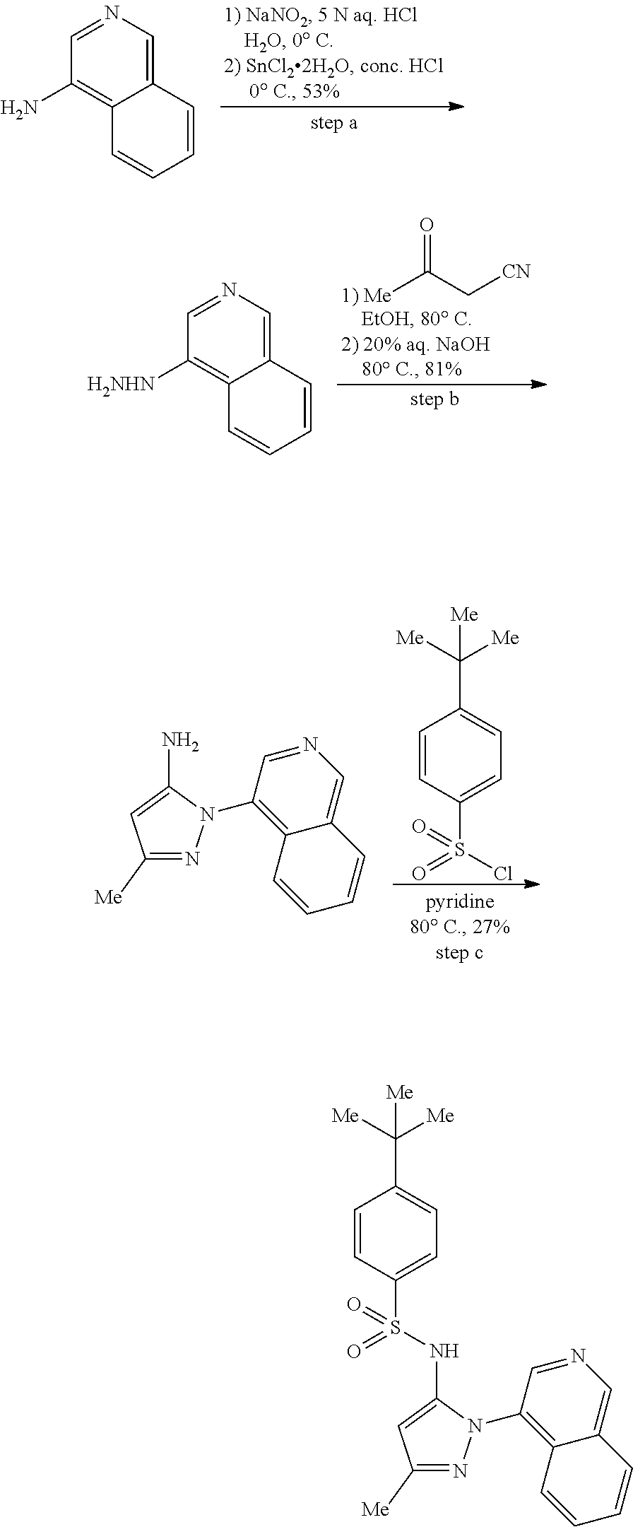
C1=NC=C2C(=C1N)C=CC=C2.C1=NC=C2C(=C1[H2NHN])C=CC=C2.[1) Me]C(C[CN])=O.C12=C(N3N=C([Me])C=C3N)C=NC=C1C=CC=C2.C1=CC(S(Cl)(=O)=O)=CC=C1C([Me])([Me])[Me].C1=CC(S(=O)(=O)NC2=CC([Me])=NN2C2=C3C(=CN=C2)C=CC=C3)=CC=C1C([Me])([Me])[Me]
